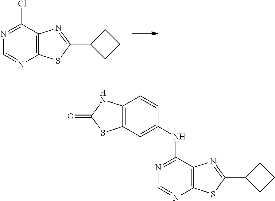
C1(Cl)=NC=NC2=C1N=C(C1CCC1)S2.C1(NC2=CC3=C(C=C2)NC(=O)S3)=NC=NC2=C1N=C(C1CCC1)S2
